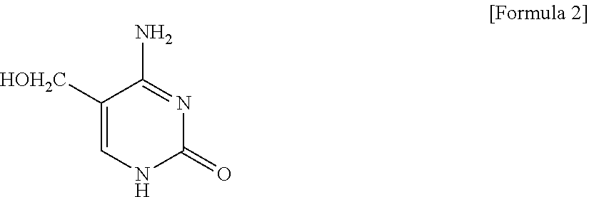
C1([HOH2C])=CNC(=O)N=C1N
